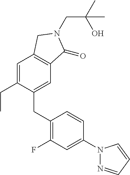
C1=C(CC)C(CC2=C(F)C=C(N3N=CC=C3)C=C2)=CC2=C1CN(CC(C)(O)C)C2=O
